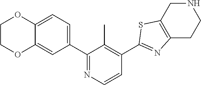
C12=CC=C(C3=NC=CC(C4=NC5=C(CNCC5)S4)=C3C)C=C1OCCO2
